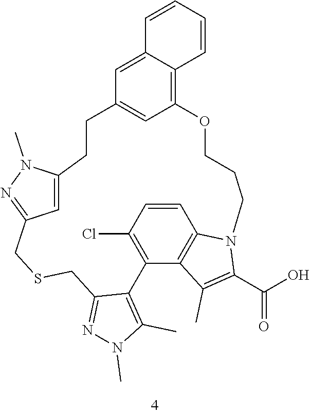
C1=CC(Cl)=C2C3=C1N(C(C(O)=O)=C3C)CCCOC1=C3C(=CC(=C1)CCC1=CC(=NN1C)CSCC1=NN(C)C(C)=C21)C=CC=C3
